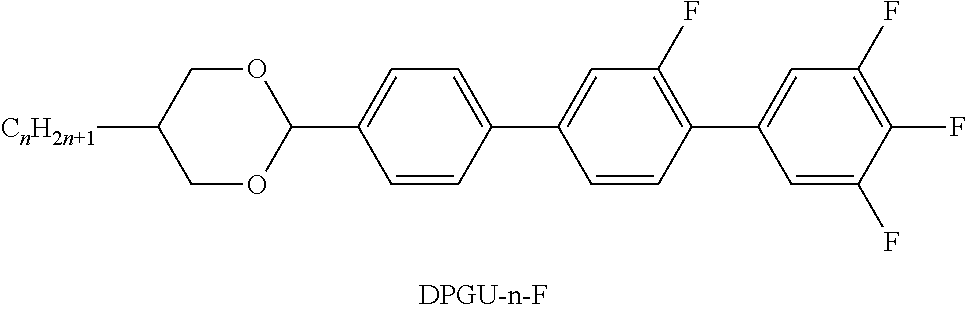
C1=C(C2=CC(F)=C(C3=CC(F)=C(F)C(F)=C3)C=C2)C=CC(C2OCC([CnH2n+1])CO2)=C1
